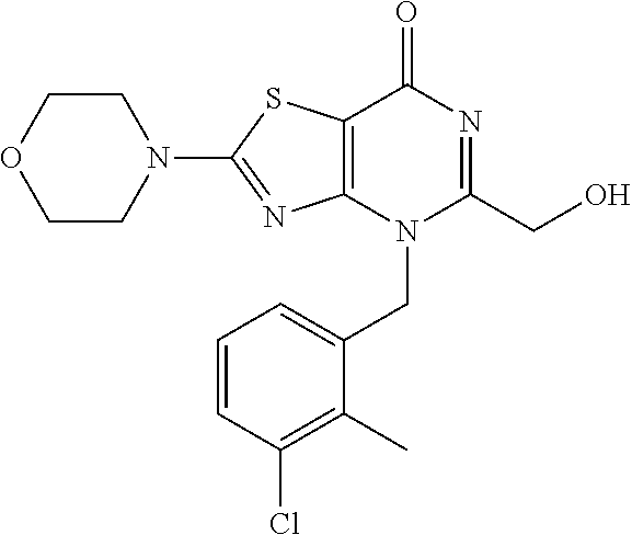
C12=C(N(CC3=CC=CC(Cl)=C3C)C(CO)=NC1=O)N=C(N1CCOCC1)S2
